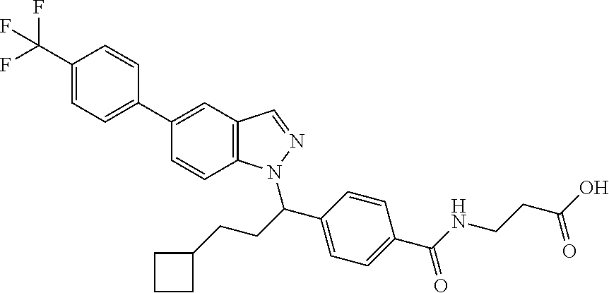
C1(C(F)(F)F)=CC=C(C2=CC3=C(C=C2)N(C(CCC2CCC2)C2=CC=C(C(NCCC(O)=O)=O)C=C2)N=C3)C=C1
